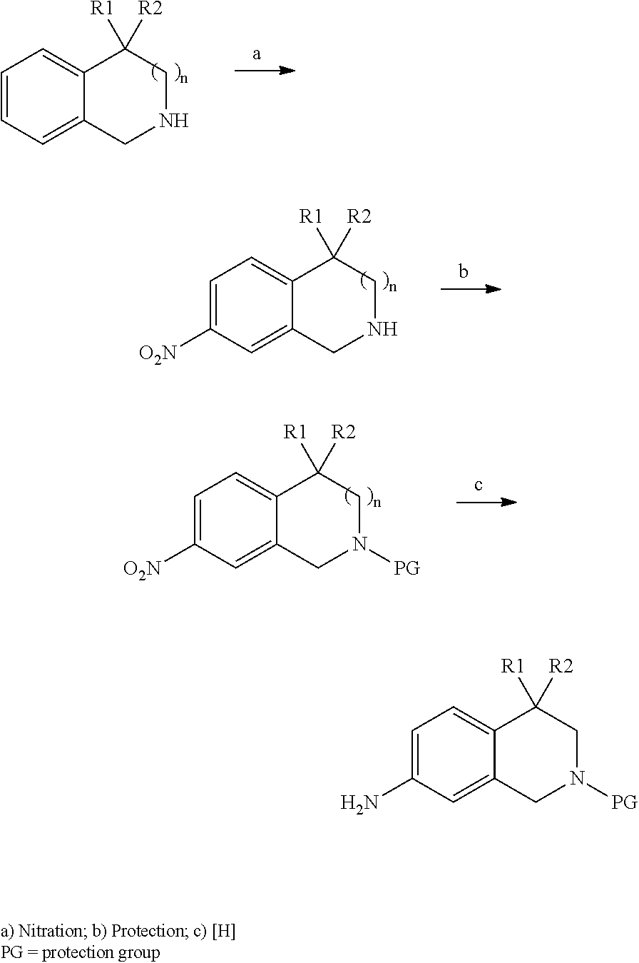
C1=C(N)C=C2C(=C1)C([R2])([R1])CN([PG])C2.C1=CC=C2C(=C1)C([R2])([R1])CNC2.C1=C([O2N])C=C2C(=C1)C([R2])([R1])CNC2.C1=C([O2N])C=C2C(=C1)C([R2])([R1])CN([PG])C2
